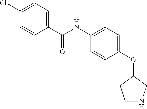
C1(C(NC2=CC=C(OC3CCNC3)C=C2)=O)=CC=C(Cl)C=C1
